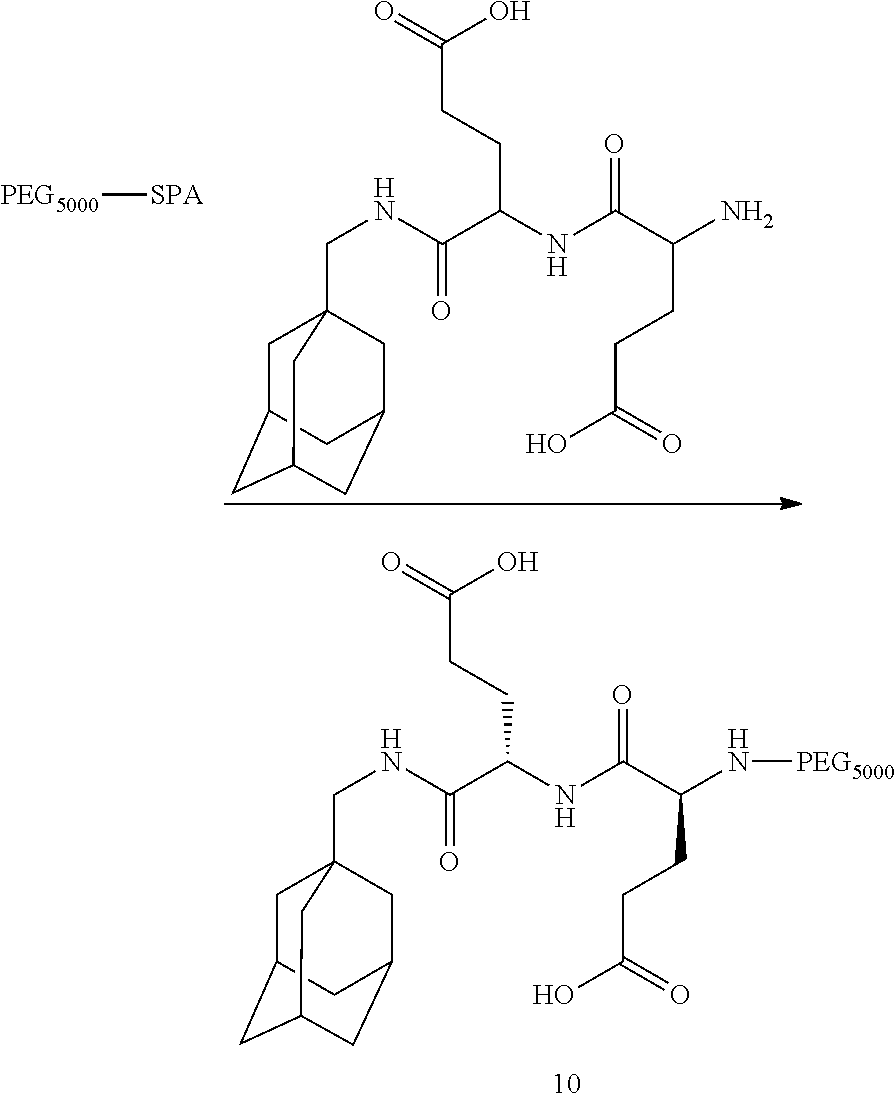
C1C2CC3CC(CC1(CNC(C(NC(C(N[PEG5000])CCC(O)=O)=O)CCC(O)=O)=O)C3)C2.C1C2CC3CC(CC1(CNC(C(NC(C(N)CCC(O)=O)=O)CCC(O)=O)=O)C3)C2.[PEG5000][SPA]
